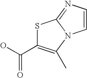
S1C(C(O)=O)=C(C)N2C1=NC=C2
